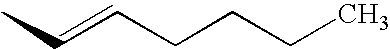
CC=CCCCC
